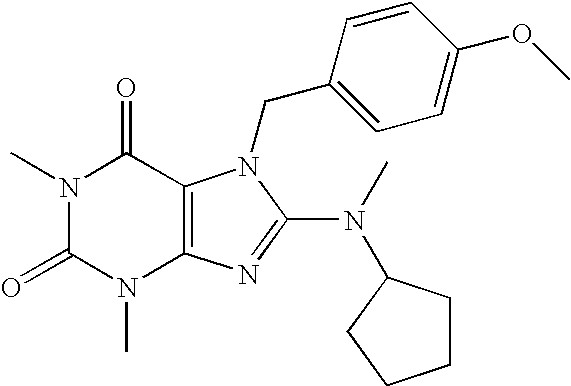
N1(C)C(=O)N(C)C2=C(C1=O)N(CC1=CC=C(OC)C=C1)C(N(C)C1CCCC1)=N2
